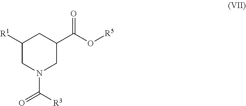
C1([R1])CN(C([R3])=O)CC(C(=O)O[R5])C1
